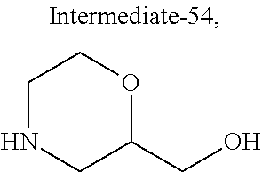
C1NCC(CO)OC1
